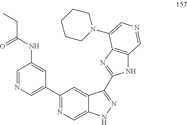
CCC(NC1=CC(C2=NC=C3C(=C2)C(C2=NC4=C(N2)C=NC=C4N2CCCCC2)=NN3)=CN=C1)=O
